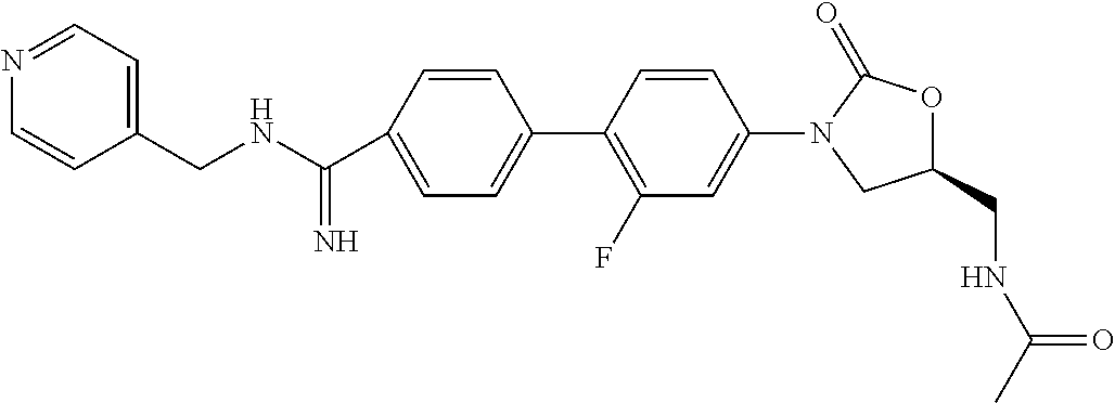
C1=C(C(NCC2=CC=NC=C2)=N)C=CC(C2=C(F)C=C(N3CC(CNC(C)=O)OC3=O)C=C2)=C1
